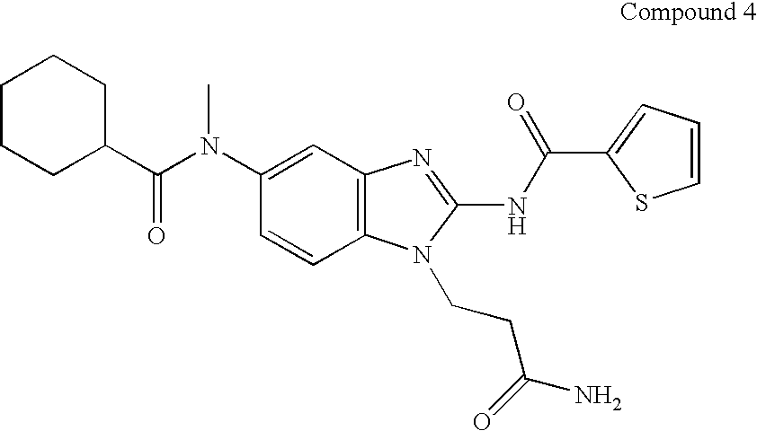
C1CCC(C(N(C2=CC3=C(C=C2)N(CCC(=O)N)C(NC(C2=CC=CS2)=O)=N3)C)=O)CC1
